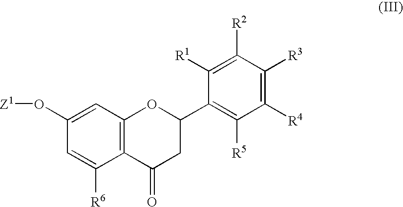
C1(O[Z1])=CC2=C(C([R6])=C1)C(=O)CC(C1=C([R5])C([R4])=C([R3])C([R2])=C1[R1])O2
